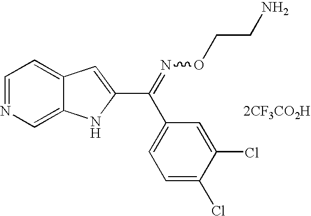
C1=NC=C2C(=C1)C=C(C(C1=CC=C(Cl)C(Cl)=C1)=NOCCN)N2.[2CF3CO2H]
